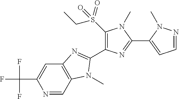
N1=CC2=C(C=C1C(F)(F)F)N=C(C1=C(S(CC)(=O)=O)N(C)C(C3=CC=NN3C)=N1)N2C
